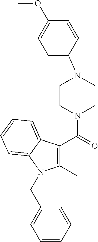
C1(C)=C(C(=O)N2CCN(C3=CC=C(OC)C=C3)CC2)C2=CC=CC=C2N1CC1=CC=CC=C1
